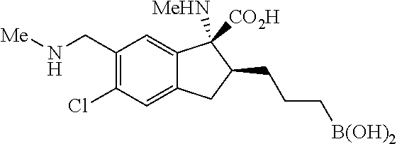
C1(CN[Me])=C(Cl)C=C2C(=C1)C([MeHN])([CO2H])C(CCC[B(OH)2])C2
